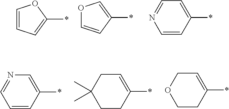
C1=CC=C(*)O1.O1C=CC(*)=C1.C1(*)=CC=NC=C1.C1(*)=CN=CC=C1.C1(*)=CCC(C)(C)CC1.C1(*)=CCOCC1
